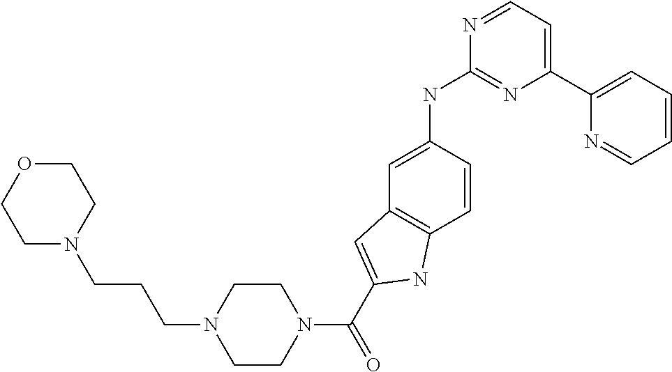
C1=CC(NC2=NC(C3=CC=CC=N3)=CC=N2)=CC2=C1NC(C(N1CCN(CCCN3CCOCC3)CC1)=O)=C2
